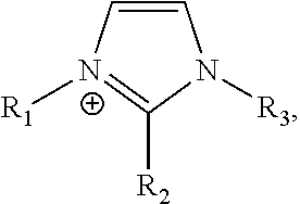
C1=C[N+]([R1])=C([R2])N1[R3]
